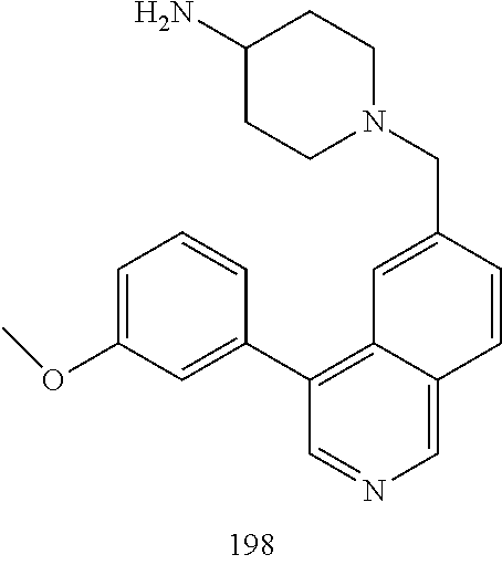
N1(CC2=CC3=C(C4=CC(OC)=CC=C4)C=NC=C3C=C2)CCC(N)CC1
